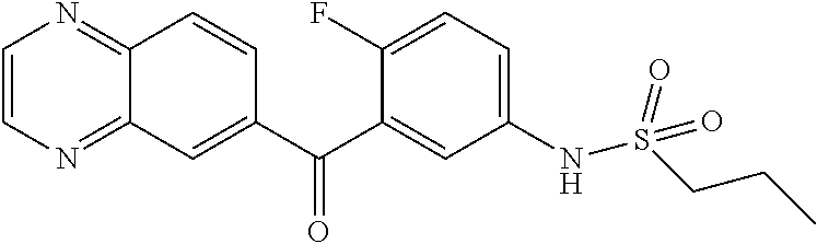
C1=CN=C2C(=N1)C=CC(C(C1=CC(NS(CCC)(=O)=O)=CC=C1F)=O)=C2
